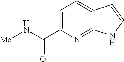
C1=C(C(=O)N[Me])N=C2C(=C1)C=CN2
